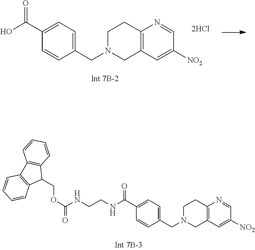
C12=C(C=C([NO2])C=N1)CN(CC1=CC=C(C(O)=O)C=C1)CC2.C12=C(C=C([NO2])C=N1)CN(CC1=CC=C(C(=O)NCCNC(OCC3C4=C(C5=C3C=CC=C5)C=CC=C4)=O)C=C1)CC2
